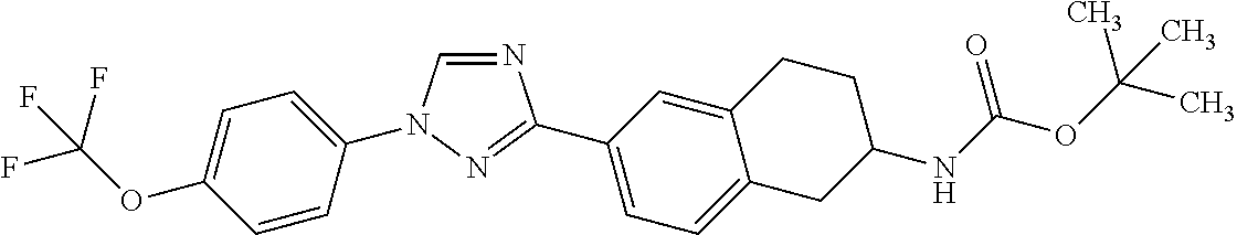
C1=CC(N2C=NC(C3=CC=C4C(=C3)CCC(NC(OC(C)(C)C)=O)C4)=N2)=CC=C1OC(F)(F)F
